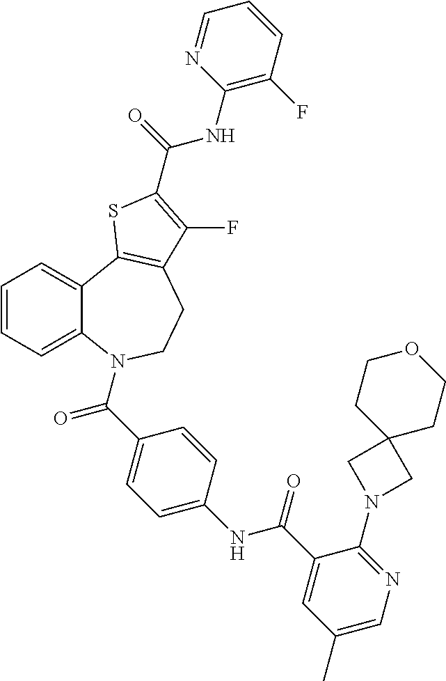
C1=CC=C2C(=C1)C1=C(CCN2C(=O)C2=CC=C(NC(=O)C3=CC(C)=CN=C3N3CC4(C3)CCOCC4)C=C2)C(F)=C(C(NC2=C(F)C=CC=N2)=O)S1
